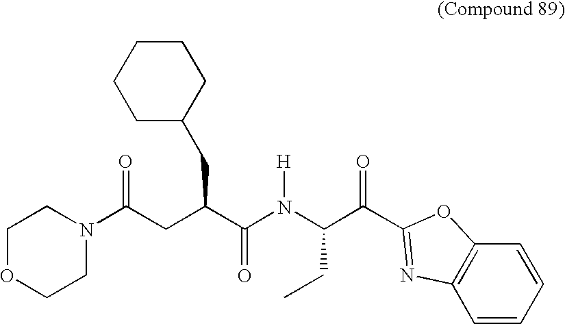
C1OCCN(C(CC(C(=O)N([H])C(CC)C(=O)C2=NC3=C(C=CC=C3)O2)CC2CCCCC2)=O)C1
